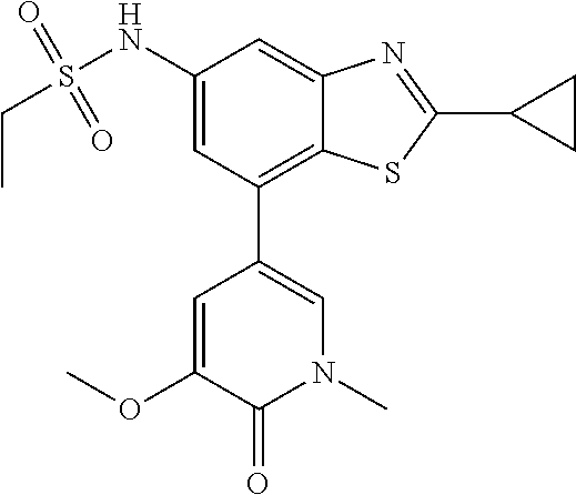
N1(C)C=C(C2=C3C(=CC(NS(CC)(=O)=O)=C2)N=C(C2CC2)S3)C=C(OC)C1=O
